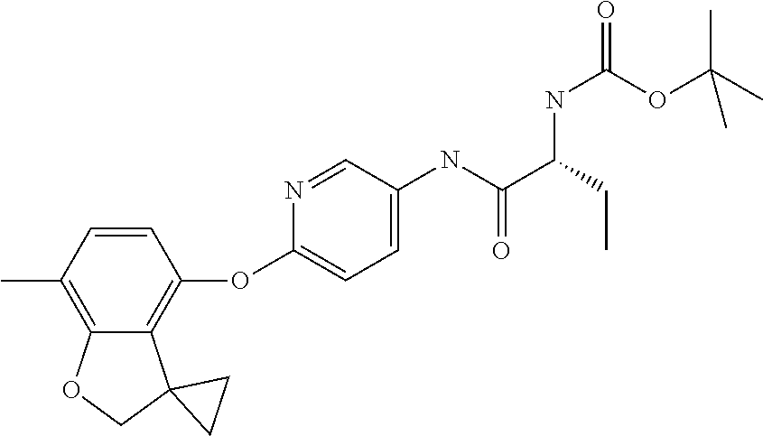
CC1=C2C(=C(OC3=CC=C(NC(C(CC)NC(OC(C)(C)C)=O)=O)C=N3)C=C1)C1(CO2)CC1
